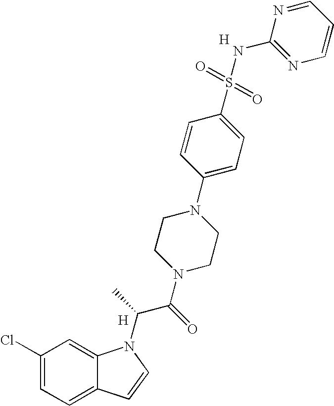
C1(Cl)=CC=C2C(=C1)N(C(C(N1CCN(C3=CC=C(S(=O)(=O)NC4=NC=CC=N4)C=C3)CC1)=O)C)C=C2.[H].[H]
